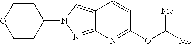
C12=CN(C3CCOCC3)N=C1N=C(OC([Me])[Me])C=C2
